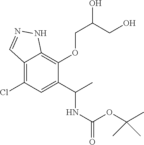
C12=C(Cl)C=C(C(C)NC(OC(C)(C)C)=O)C(OCC(CO)O)=C1NN=C2
